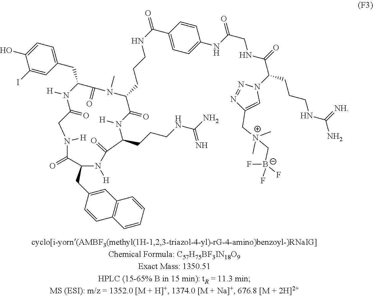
[N+](CC1=CN(C(C(NCC(NC2=CC=C(C(NCCCC3N(C)C(=O)C(CC4=CC=C(O)C(I)=C4)N([H])C(=O)CN([H])C(=O)C(CC4=CC5=C(C=CC=C5)C=C4)N([H])C(=O)C(CCCNC(N)=N)N([H])C3=O)=O)C=C2)=O)=O)CCCNC(N)=[NH])N=N1)(C)(C)C[B-](F)(F)F
